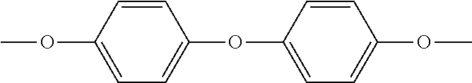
COC1=CC=C(OC2=CC=C(OC)C=C2)C=C1
